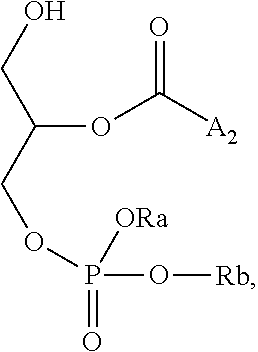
C(COP(=O)(O[Rb])[ORa])(OC(=O)[A2])CO
